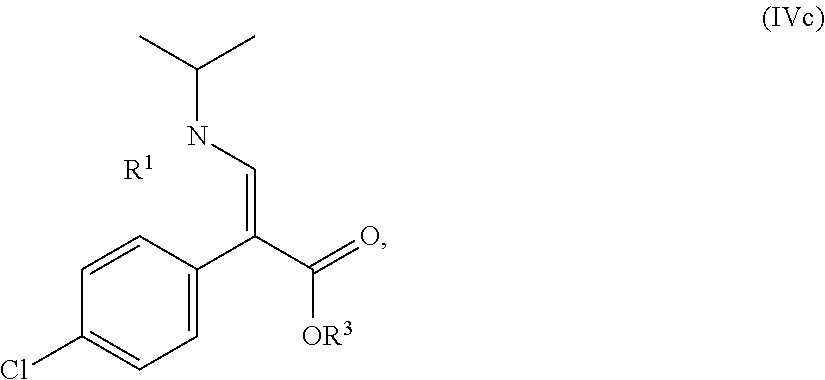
C1=C(C(=CNC(C)C)C(=O)[OR3])C=CC(Cl)=C1.[R1]
